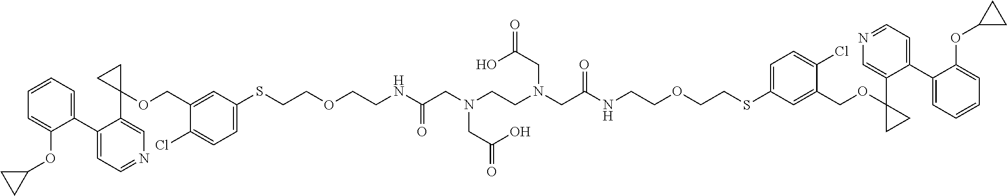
N(CCN(CC(NCCOCCSC1=CC=C(Cl)C(COC2(C3=CN=CC=C3C3=CC=CC=C3OC3CC3)CC2)=C1)=O)CC(=O)O)(CC(NCCOCCSC1=CC=C(Cl)C(COC2(C3=CN=CC=C3C3=CC=CC=C3OC3CC3)CC2)=C1)=O)CC(=O)O
